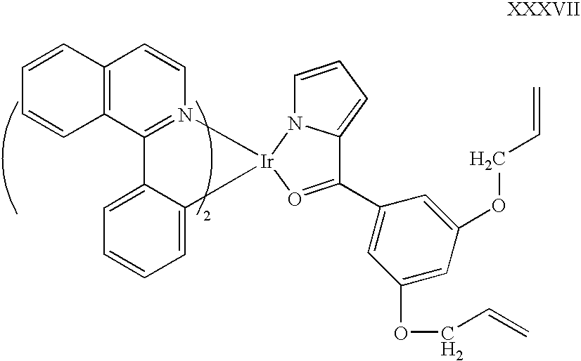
C12=C(C3=N(C=C1)[Ir]1(C4=CC=CC=C34)O=C(C3=CC(OCC=C)=CC(OCC=C)=C3)C3=CC=CN13)C=CC=C2
